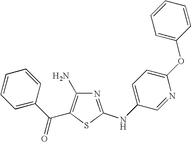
C1=CC=C(C(=O)C2=C(N)N=C(NC3=CC=C(OC4=CC=CC=C4)N=C3)S2)C=C1
